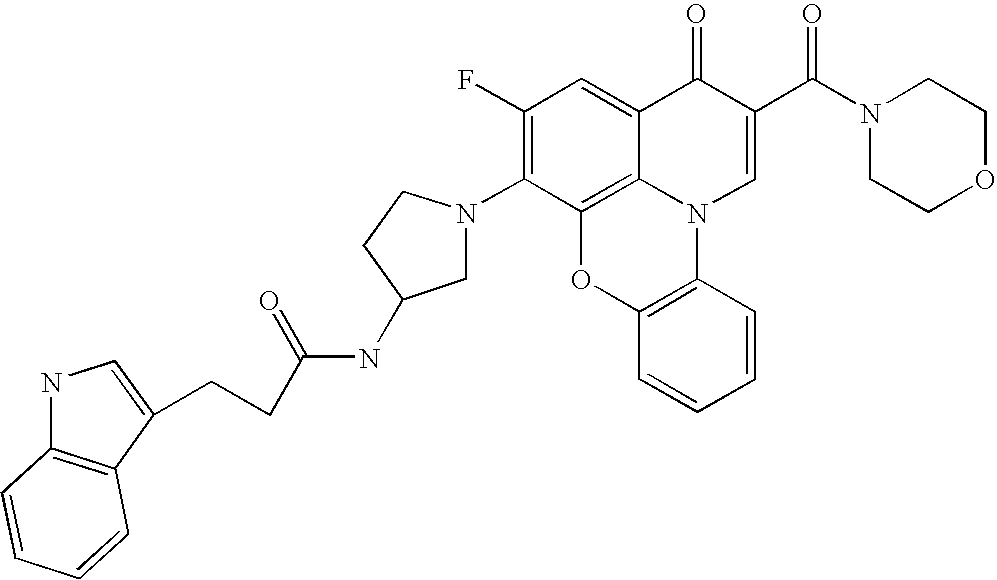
C1(F)=C(N2CC(NC(=O)CCC3=CNC4=C3C=CC=C4)CC2)C2=C3C(=C1)C(=O)C(C(N1CCOCC1)=O)=CN3C1=C(O2)C=CC=C1
